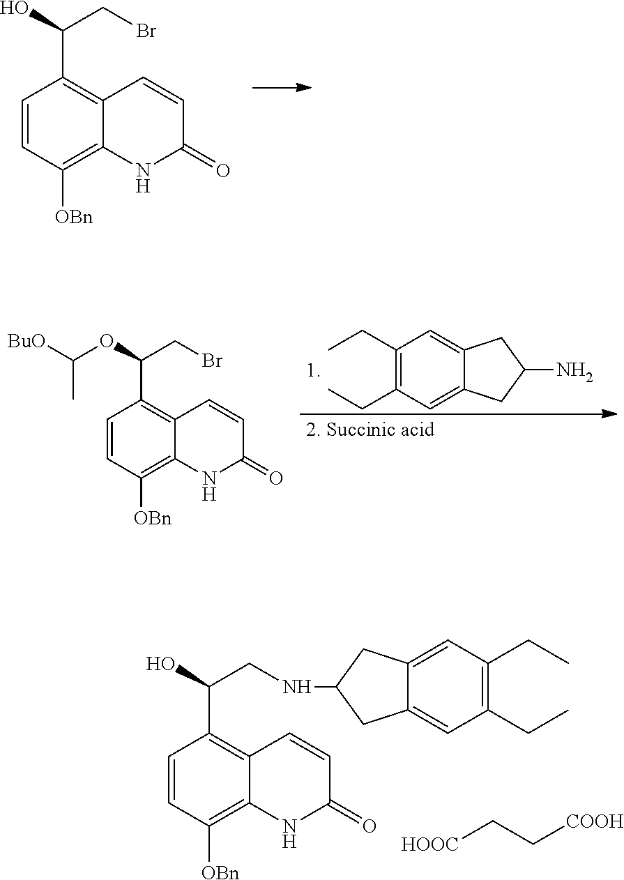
C1=CC([OBn])=C2C(=C1C(O)CBr)C=CC(=O)N2.C1=CC([OBn])=C2C(=C1C(OC([BuO])C)CBr)C=CC(=O)N2.C1(CC)=C(CC)C=C2C(=C1)CC(N)C2.C1=CC([OBn])=C2C(=C1C(O)CNC1CC3=CC(CC)=C(CC)C=C3C1)C=CC(=O)N2.C([COOH])C[HOOC]
